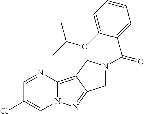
C12=C3C(=NN1C=C(Cl)C=N2)CN(C(C1=CC=CC=C1OC(C)C)=O)C3
